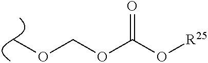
C(OC(O[R25])=O)OC
